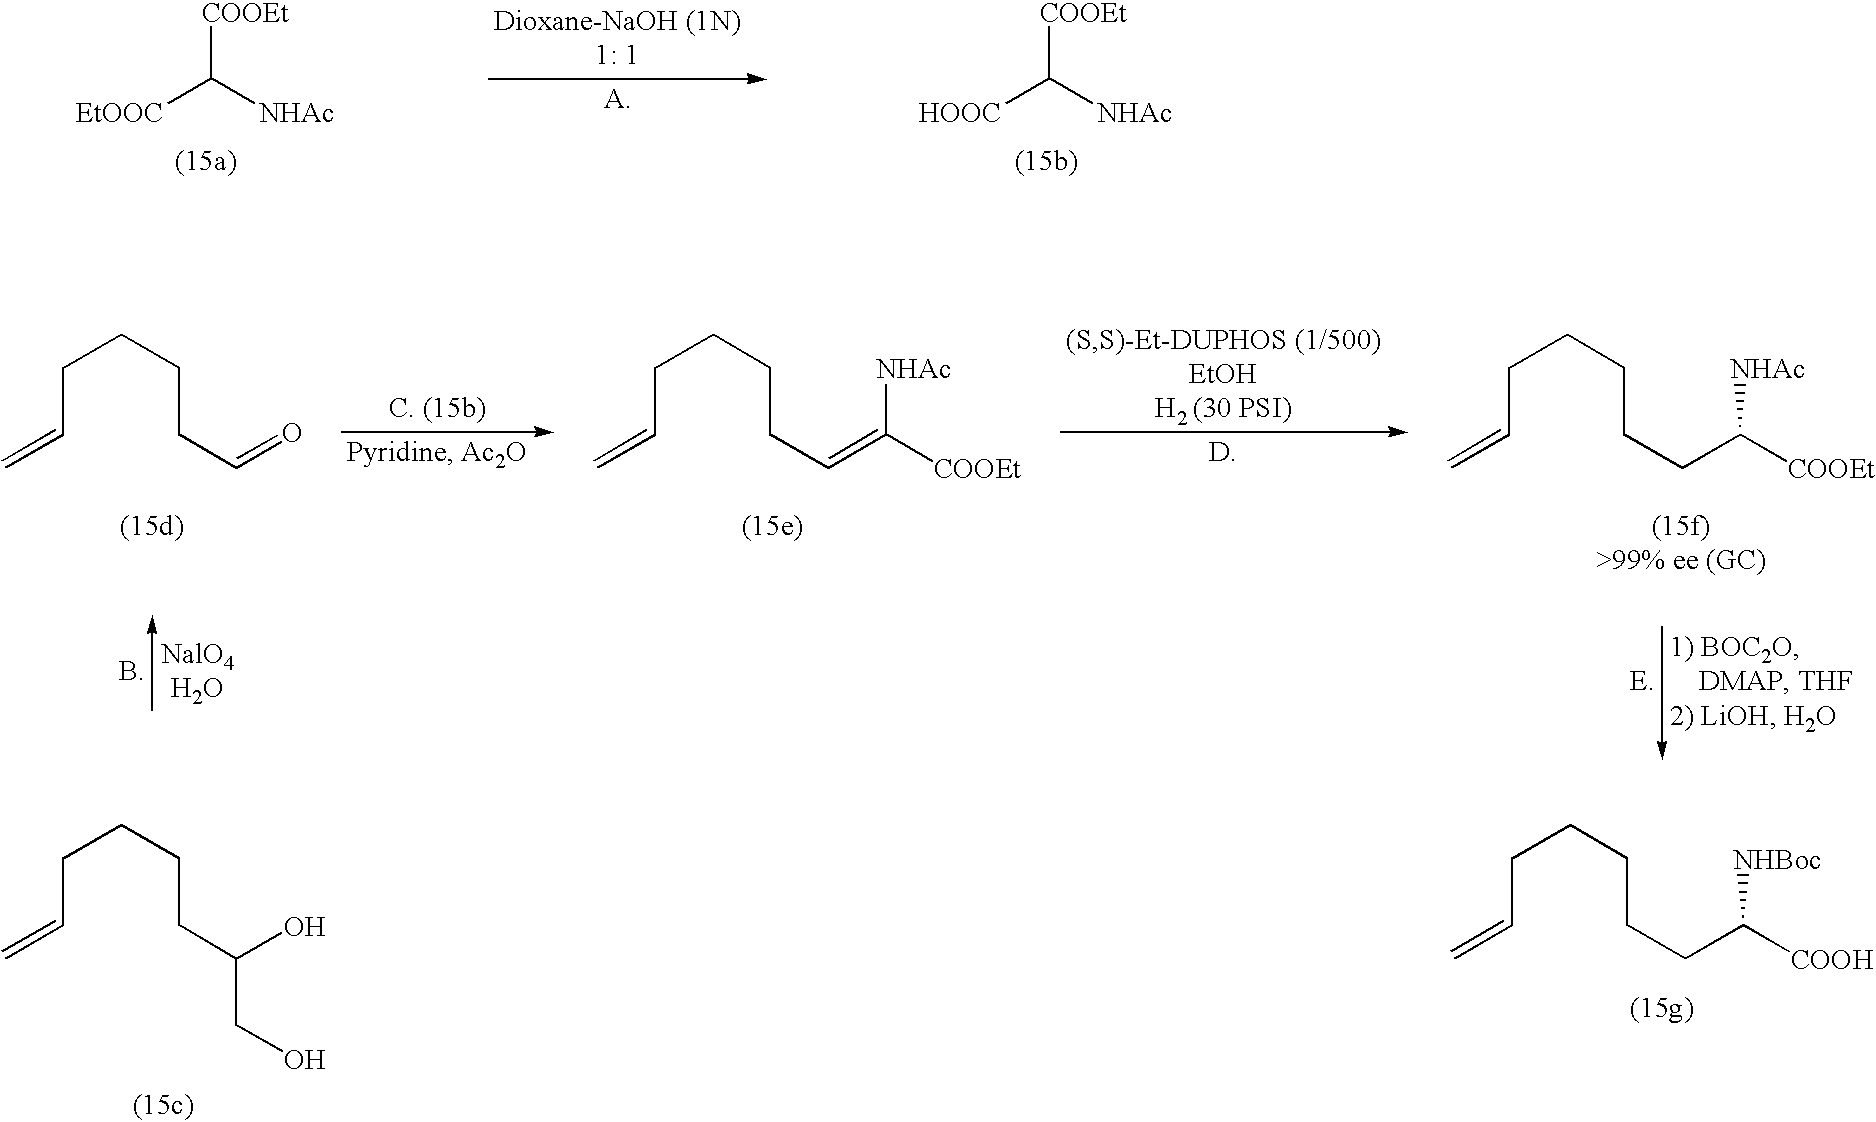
[EtOOC]C([NHAc])[COOEt].[HOOC]C([NHAc])[COOEt].C(C=C)CCCC=O.C(C=C)CCCC=C([NHAc])[COOEt].C(C=C)CCCCC([NHAc])[COOEt].C(C=C)CCCCC([NHBoc])[COOH].C(C=C)CCCC(O)CO
